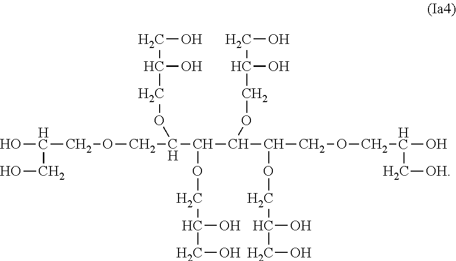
OC(COCC(C(OCC(O)CO)C(OCC(O)CO)C(COCC(C[OH])O)OCC(O)CO)OCC(O)CO)CO
